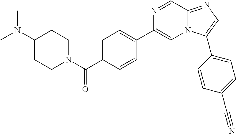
C1(N(C)C)CCN(C(C2=CC=C(C3=CN4C(=NC=C4C4=CC=C(C#N)C=C4)C=N3)C=C2)=O)CC1
